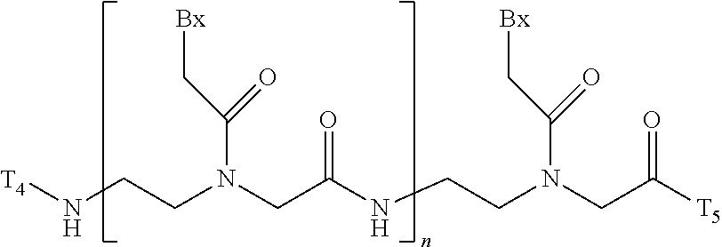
[T5]C(CN(CCNC(CN(CCN[T4])C(=O)C[Bx])=O)C(=O)C[Bx])=O
